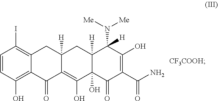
C1=CC(O)=C2C(=C1I)CC1([H])C(=C(O)C3(O)C([H])(C1)C(N([Me])[Me])([H])C(O)=C(C(N)=O)C3=O)C2=O.[CF3COOH]
